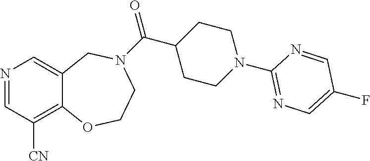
N1=CC([CN])=C2C(=C1)CN(C(C1CCN(C3=NC=C(F)C=N3)CC1)=O)CCO2
